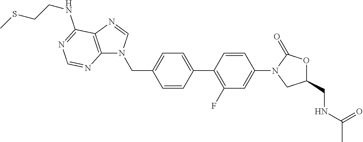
C1=CC(CN2C3=C(N=C2)C(NCCSC)=NC=N3)=CC=C1C1=C(F)C=C(N2CC(CNC(C)=O)OC2=O)C=C1
